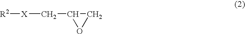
[R2][X]CC1OC1
